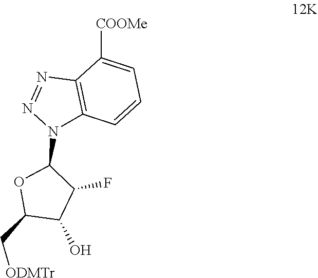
N1(C2OC(C[ODMTr])C(O)C2F)C2=C(N=N1)C([COOMe])=CC=C2
